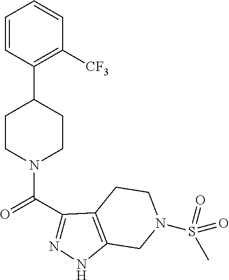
C1=CC(C2CCN(C(C3=NNC4=C3CCN(S(=O)(C)=O)C4)=O)CC2)=C([CF3])C=C1
